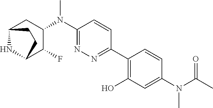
C1(N(C2CC3NC(C2F)CC3)C)=NN=C(C2=C(O)C=C(N(C(C)=O)C)C=C2)C=C1
